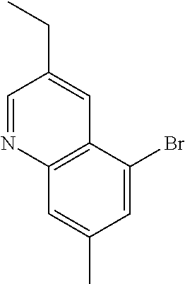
C1=NC2=C(C=C1CC)C(Br)=CC(C)=C2
